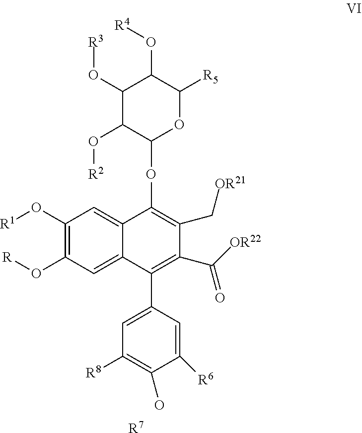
C1(O[R1])=C(O[R])C=C2C(=C1)C(OC1OC([R5])C(O[R4])C(O[R3])C1O[R2])=C(C[OR21])C(C([OR22])=O)=C2C1=CC([R8])=C(O)C([R6])=C1.[R7]
